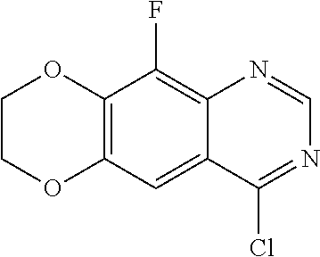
C12=C(C=C3C(=C1F)N=CN=C3Cl)OCCO2
